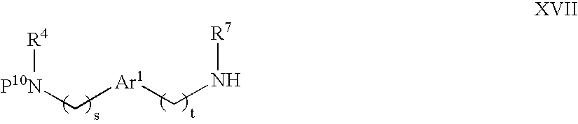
[P10N](C[Ar1]CN[R7])[R4]
